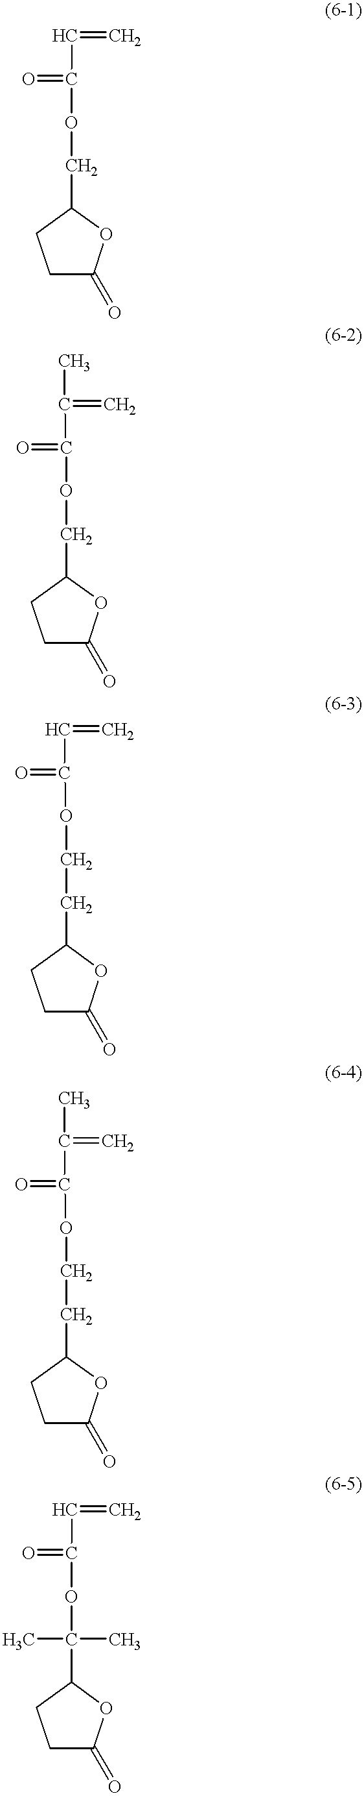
C(=C)C(OCC1OC(=O)CC1)=O.C(=C)(C(OCC1OC(=O)CC1)=O)C.C(OCCC1OC(=O)CC1)(C=C)=O.C(OCCC1OC(=O)CC1)(C(=C)C)=O.C(=C)C(OC(C1OC(=O)CC1)(C)C)=O
